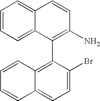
C1=CC=C2C(=C1)C=CC(N)=C2C1=C2C(=CC=C1Br)C=CC=C2
